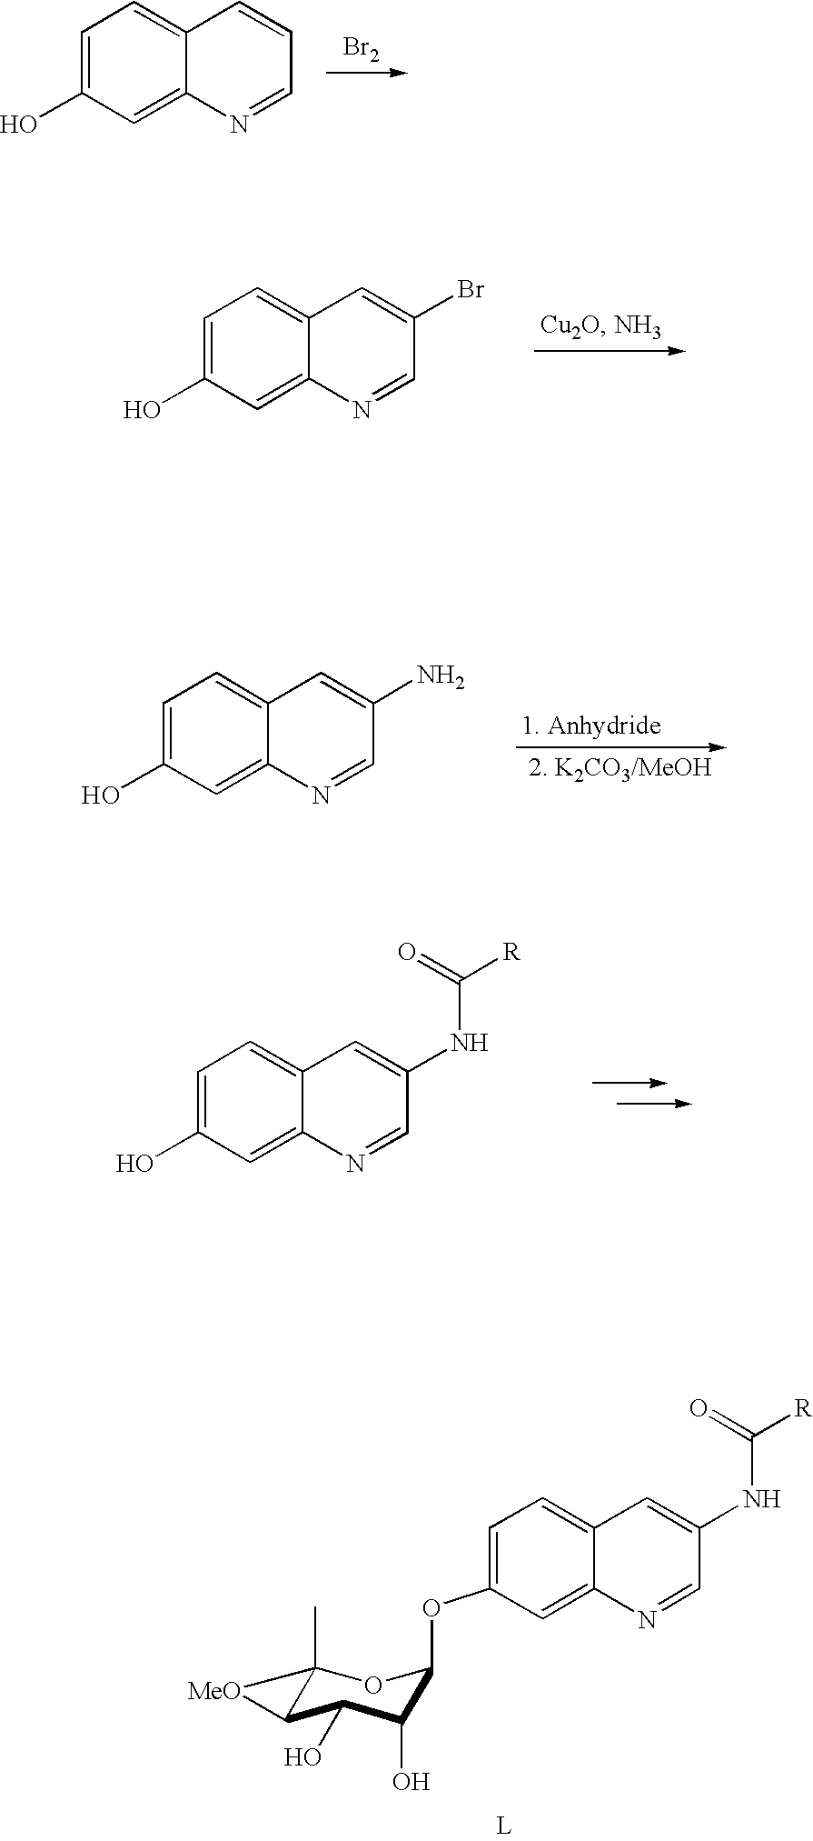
C1=C(O)C=C2C(=C1)C=C(N)C=N2.C1=C(O)C=C2C(=C1)C=C(NC([R])=O)C=N2.C1=C(OC2C(O)C(O)C3C(C)(O2)[MeO]3)C=C2C(=C1)C=C(NC([R])=O)C=N2.[L].C1=C(O)C=C2C(=C1)C=CC=N2.[ Br2].C1=C(O)C=C2C(=C1)C=C(Br)C=N2
